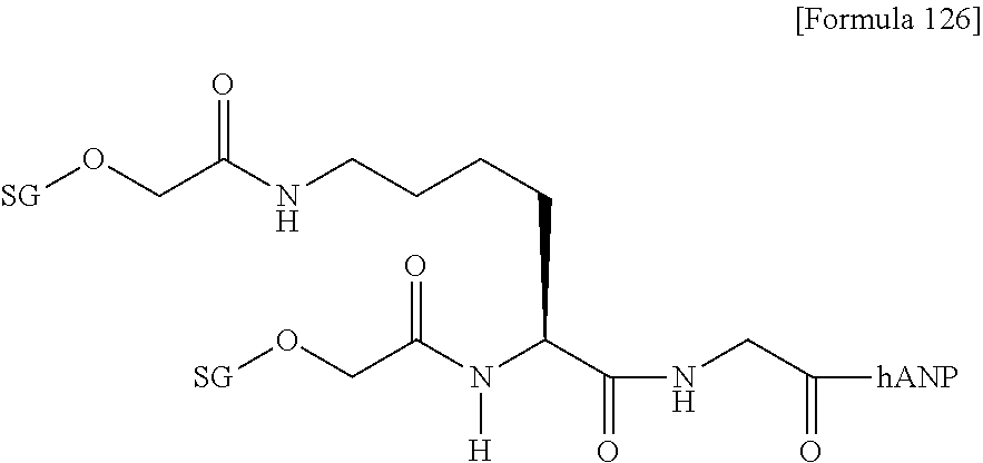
[SG]OCC(NCCCCC(C(NCC([hANP])=O)=O)N(C(CO[SG])=O)[H])=O
